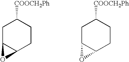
C1C2C(CCC1[COOCH2Ph])O2.C1C2C(CCC1[COOCH2Ph])O2
